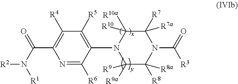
N1=C([R6])C(N2C([R9a])([R9])C([R8])([R8a])N(C(=O)[R3])C([R7])([R7a])C2([R10a])[R10])=C([R5])C([R4])=C1C(=O)N([R1])[R2]
